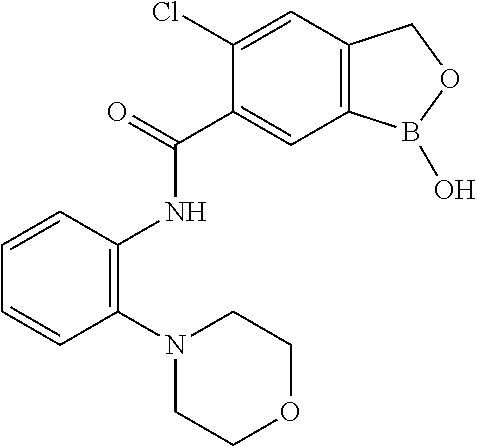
C1(Cl)=CC2=C(C=C1C(=O)NC1=C(N3CCOCC3)C=CC=C1)B(O)OC2
